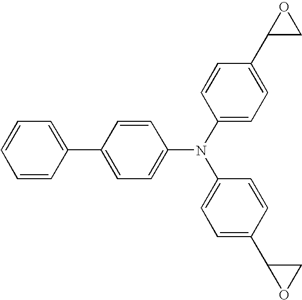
C1=CC=C(C2=CC=C(N(C3=CC=C(C4OC4)C=C3)C3=CC=C(C4CO4)C=C3)C=C2)C=C1
